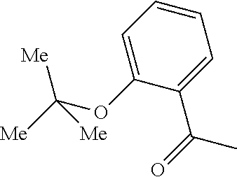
C1=C(OC([Me])([Me])[Me])C(C(=O)C)=CC=C1
